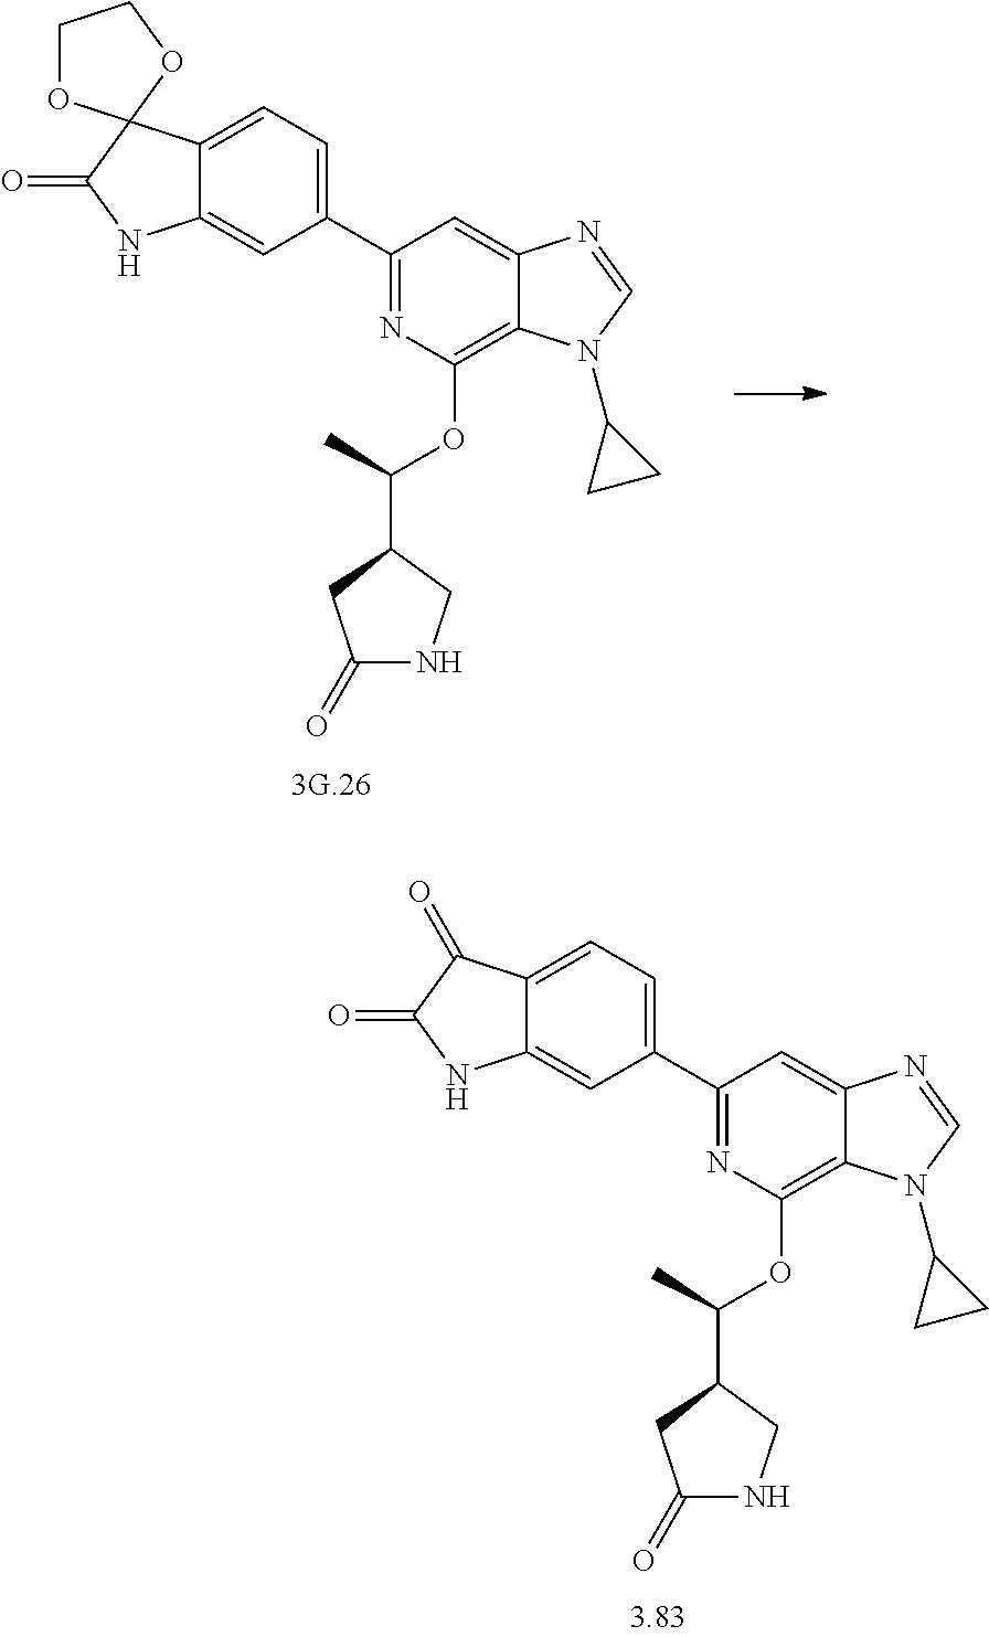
C1(C2=CC=C3C(=C2)NC(=O)C3=O)=NC(OC(C2CC(=O)NC2)C)=C2C(=C1)N=CN2C1CC1.C1(C2=CC=C3C(=C2)NC(=O)C32OCCO2)=NC(OC(C2CC(=O)NC2)C)=C2C(=C1)N=CN2C1CC1
